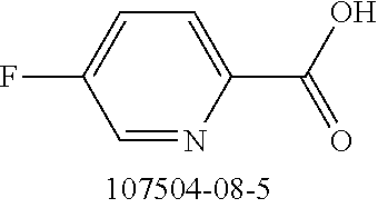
FC1=CC=C(C(O)=O)N=C1
